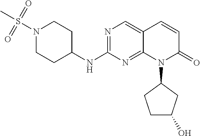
N1(S(C)(=O)=O)CCC(NC2=NC=C3C(=N2)N(C2CCC(O)C2)C(=O)C=C3)CC1
